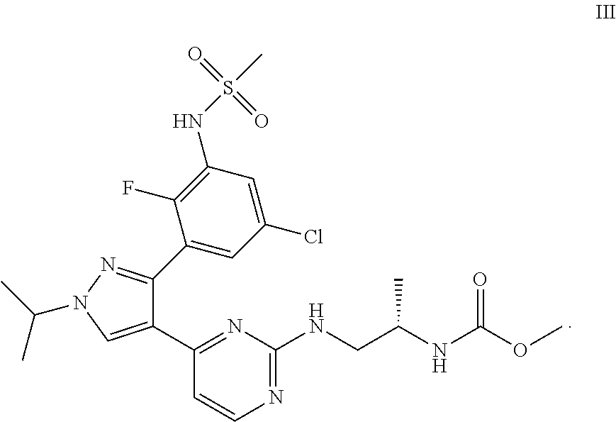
N1=C(NCC(C)NC(=O)OC)N=C(C2=CN(C(C)C)N=C2C2=CC(Cl)=CC(NS(=O)(=O)C)=C2F)C=C1
